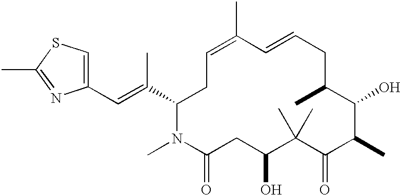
C1(C=C(C2N(C)C(=O)CC(O)C(C)(C)C(=O)C(C)C(O)C(C)CC=CC(C)=CC2)C)=CSC(C)=N1
